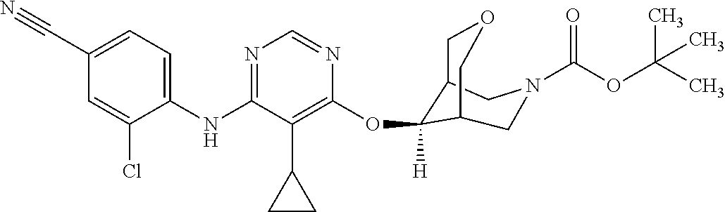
C1(NC2=NC=NC(OC3([H])C4COCC3CN(C(OC(C)(C)C)=O)C4)=C2C2CC2)=CC=C(C#N)C=C1Cl
